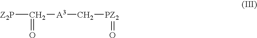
[Z2P]C([A3]C[PZ2]=O)=O
